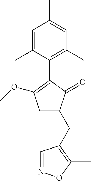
C1=C(C)C=C(C)C(C2=C(OC)CC(CC3=C(C)ON=C3)C2=O)=C1C
